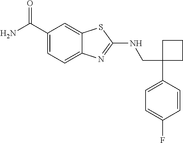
C1(CNC2=NC3=CC=C(C(N)=O)C=C3S2)(C2=CC=C(F)C=C2)CCC1
